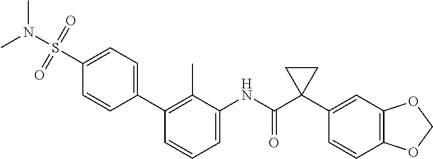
C1=CC=C(NC(C2(C3=CC4=C(C=C3)OCO4)CC2)=O)C(C)=C1C1=CC=C(S(N(C)C)(=O)=O)C=C1
